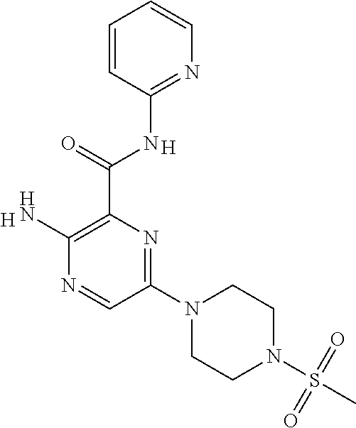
C(C1=C(N)N=CC(N2CCN(S(C)(=O)=O)CC2)=N1)(=O)NC1=NC=CC=C1.[H].[H]
